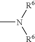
CN([R6])[R6]
